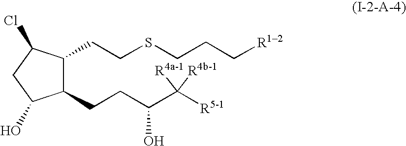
C1(CCC(C([R5-1])([R4a-1])[R4b-1])O)C(CCSCCC[R12])C(Cl)CC1O
